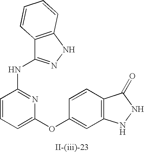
C1=CC=C(OC2=CC3=C(C=C2)C(=O)NN3)N=C1NC1=NNC2=C1C=CC=C2
